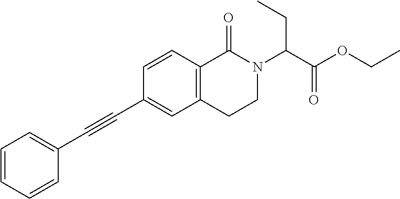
C1=CC=CC(C#CC2=CC3=C(C=C2)C(=O)N(C(C(OCC)=O)CC)CC3)=C1
